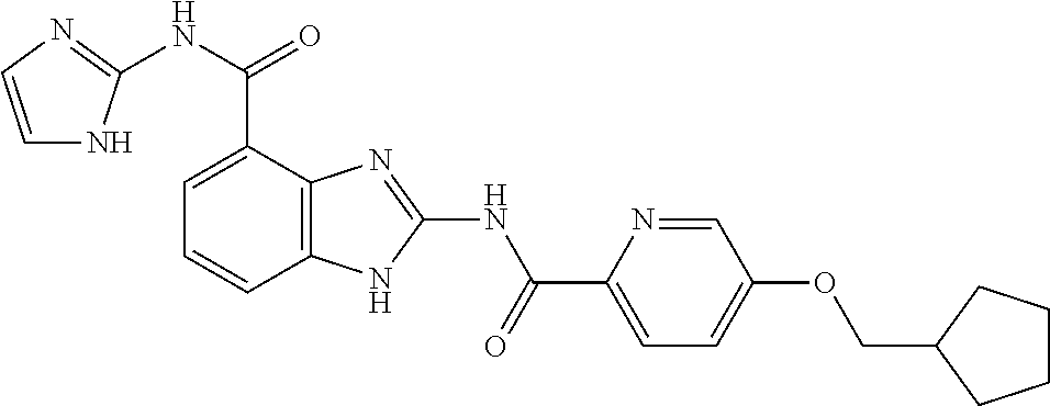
C12=C(C=CC=C1C(NC1=NC=CN1)=O)NC(NC(=O)C1=CC=C(OCC3CCCC3)C=N1)=N2
